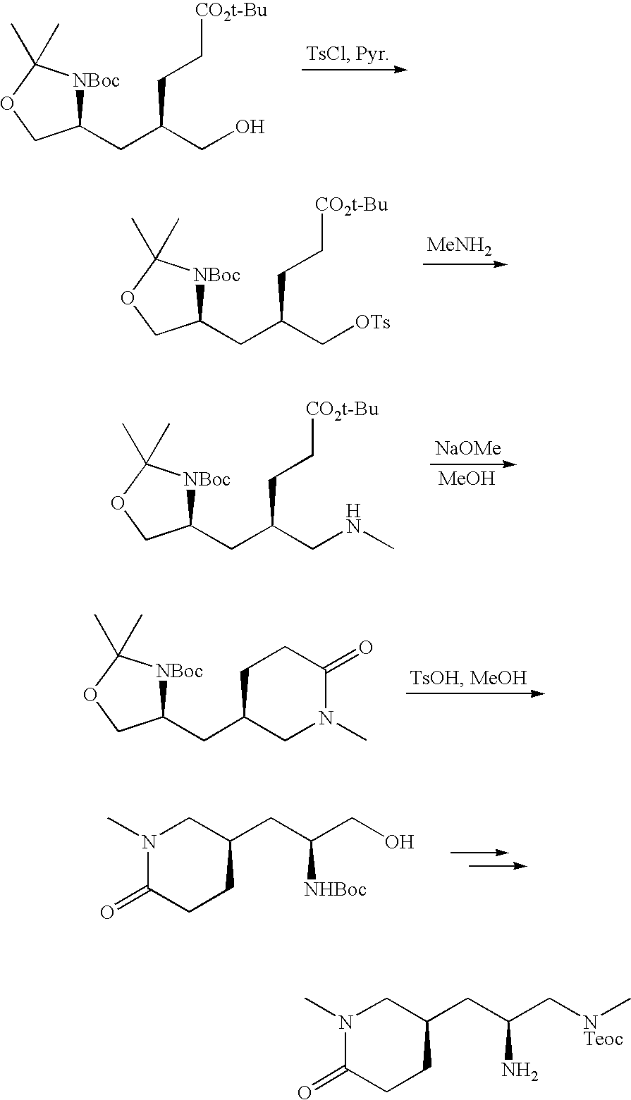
C1(CC(CO)CC[CO2t-Bu])[NBoc]C(C)(C)OC1.C1(CC(C[OTs])CC[CO2t-Bu])[NBoc]C(C)(C)OC1.[MeNH2].C1(CC(CNC)CC[CO2t-Bu])[NBoc]C(C)(C)OC1.[NaOMe].[MeOH].C1(CC2CCC(=O)N(C)C2)[NBoc]C(C)(C)OC1.N1(C)C(=O)CCC(CC(CO)[NHBoc])C1.N1(C)C(=O)CCC(CC(C[NTeoc]C)N)C1
